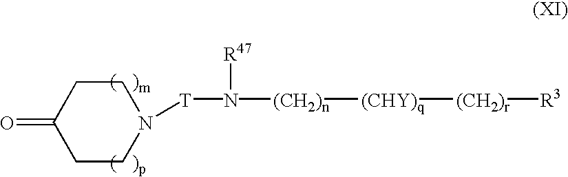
C1(=O)CCN([T]N([(CH2)n][(CHY)q][(CH2)r][R3])[R47])CC1
